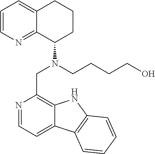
C1=CN=C2C(=C1)CCCC2N(CC1=C2C(=CC=N1)C1=C(N2)C=CC=C1)CCCCO
